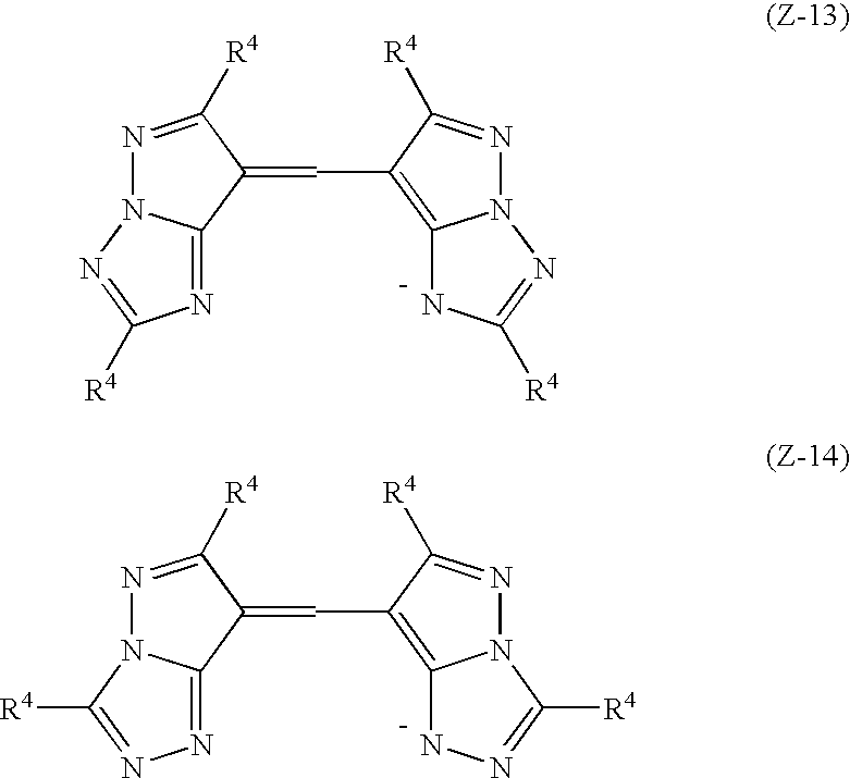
N1=C([R4])C(=CC2=C3N(N=C2[R4])N=C([R4])N3)C2=NC([R4])=NN12.N1=C([R4])C(=CC2=C3N(N=C2[R4])C([R4])=NN3)C2=NN=C([R4])N12
